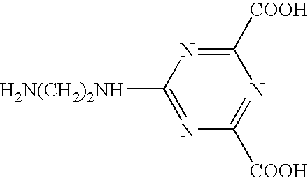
[COOH]C1=NC([H2N(CH2)2NH])=NC([COOH])=N1
